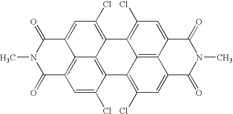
C1(=O)C2=C3C(=CC(Cl)=C4C3=C(C(Cl)=C2)C2=C(Cl)C=C3C5=C2C4=C(Cl)C=C5C(=O)N(C)C3=O)C(=O)N1C
